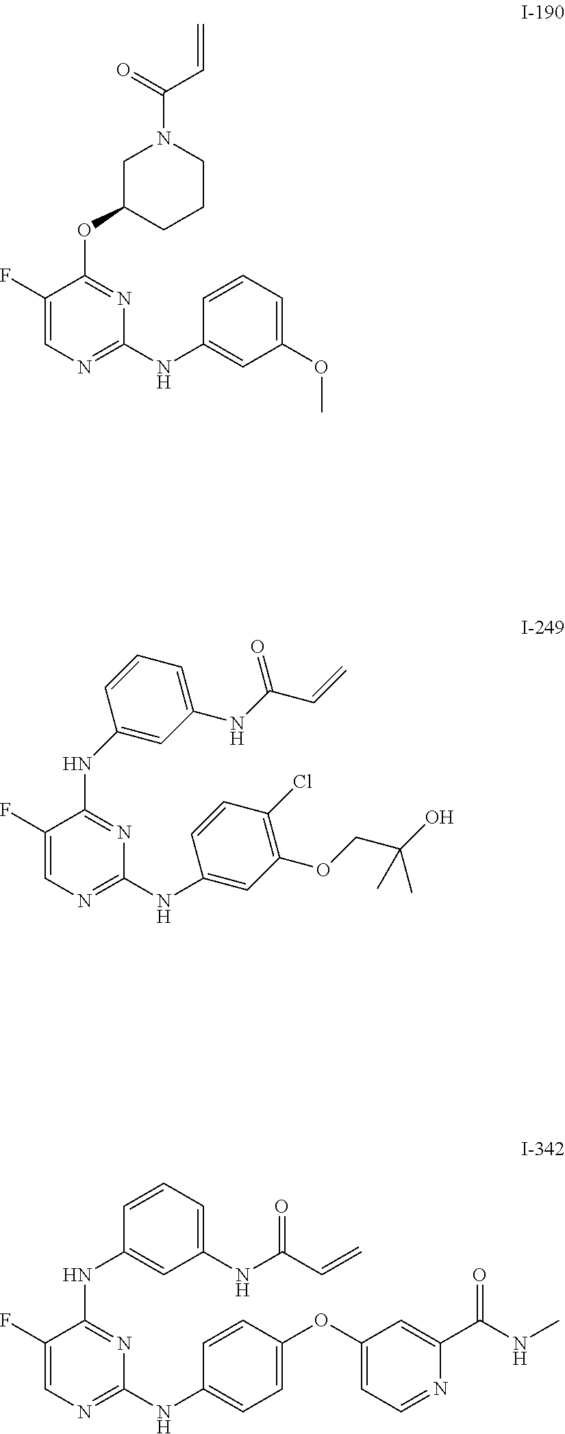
C1(F)=CN=C(NC2=CC(OC)=CC=C2)N=C1OC1CCCN(C(=O)C=C)C1.C1(F)=CN=C(NC2=CC(OCC(O)(C)C)=C(Cl)C=C2)N=C1NC1=CC(NC(C=C)=O)=CC=C1.C1(F)=CN=C(NC2=CC=C(OC3=CC=NC(C(NC)=O)=C3)C=C2)N=C1NC1=CC(NC(=O)C=C)=CC=C1
